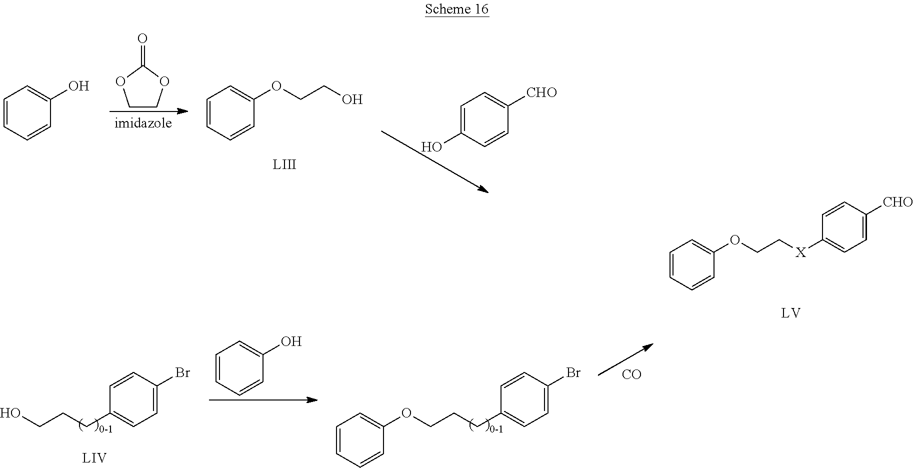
C1COC(=O)O1.C1=CC=CC(OCCO)=C1.C1=C(O)C=CC([CHO])=C1.C1=CC(Br)=CC=C1CCCO.C1=CC=CC(O)=C1.C1=CC(Br)=CC=C1CCCOC1=CC=CC=C1.[CO].C1=CC([CHO])=CC=C1[X]CCOC1=CC=CC=C1.C1=CC=CC(O)=C1
